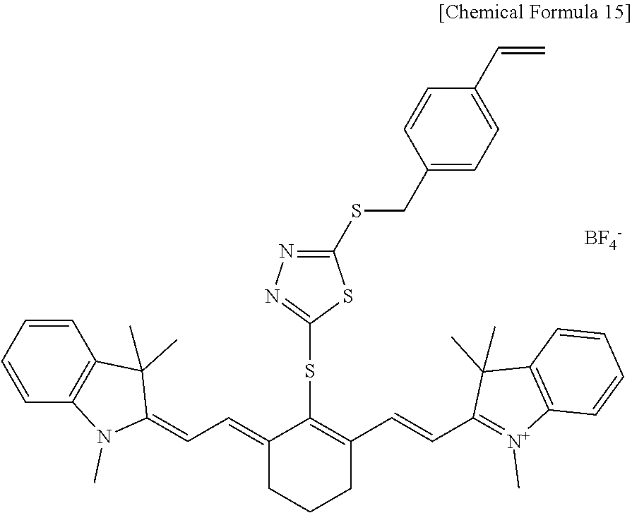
C1(=CC=C2C(C)(C)C3=C(N2C)C=CC=C3)CCCC(C=CC2=[N+](C)C3=C(C2(C)C)C=CC=C3)=C1SC1=NN=C(SCC2=CC=C(C=C)C=C2)S1.[BF4-]
